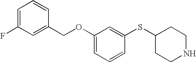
C1(SC2CCNCC2)=CC(OCC2=CC(F)=CC=C2)=CC=C1
